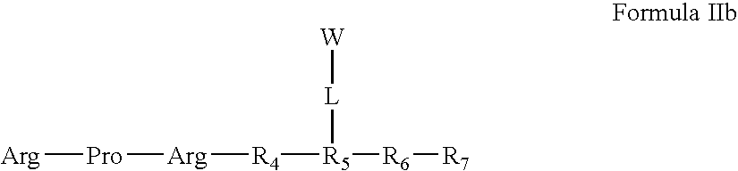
[R4]([R5]([R6][R7])[L][W])[Arg][Pro][Arg]
